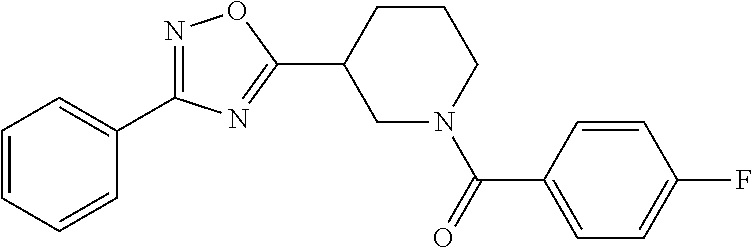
C1=CC=CC(C2=NOC(C3CN(C(=O)C4=CC=C(F)C=C4)CCC3)=N2)=C1
